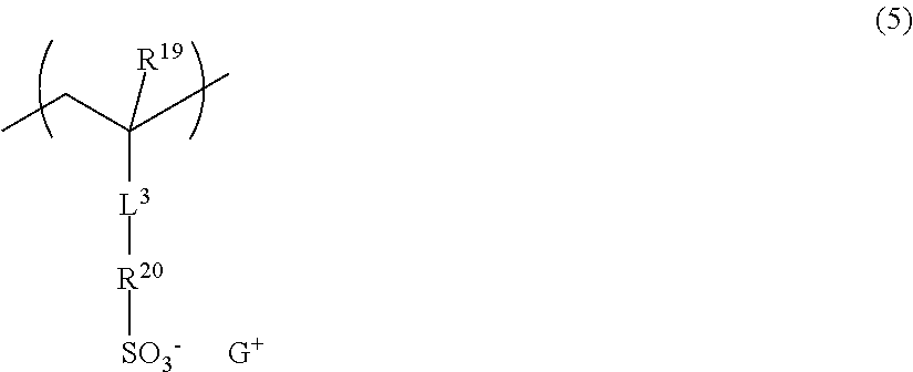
CCC(C)([R19])[L3][R20][SO3-]
